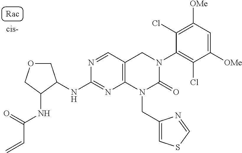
O1CC(NC2=NC3=C(C=N2)CN(C2=C(Cl)C([OMe])=CC([OMe])=C2Cl)C(=O)N3CC2=CSC=N2)C(NC(=O)C=C)C1
